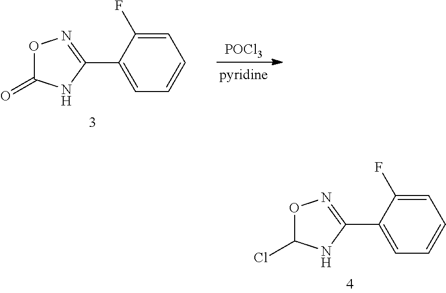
O1C(Cl)NC(C2=CC=CC=C2F)=N1.O1C(=O)NC(C2=CC=CC=C2F)=N1.[POCl3]
